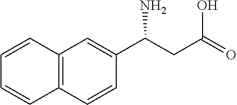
C1=CC2=C(C=CC(C(N)CC(=O)O)=C2)C=C1
